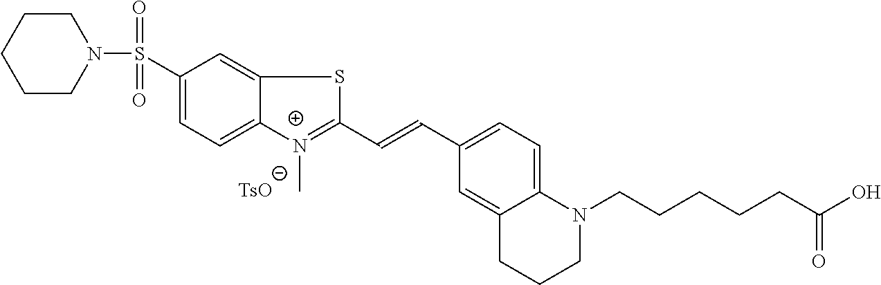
C1CN(S(=O)(=O)C2=CC=C3C(=C2)SC(C=CC2=CC=C4C(=C2)CCCN4CCCCCC(O)=O)=[N+]3C)CCC1
